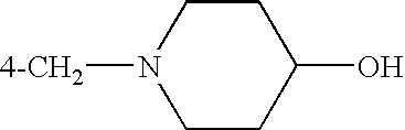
C1CC(O)CCN1[4-CH2]
